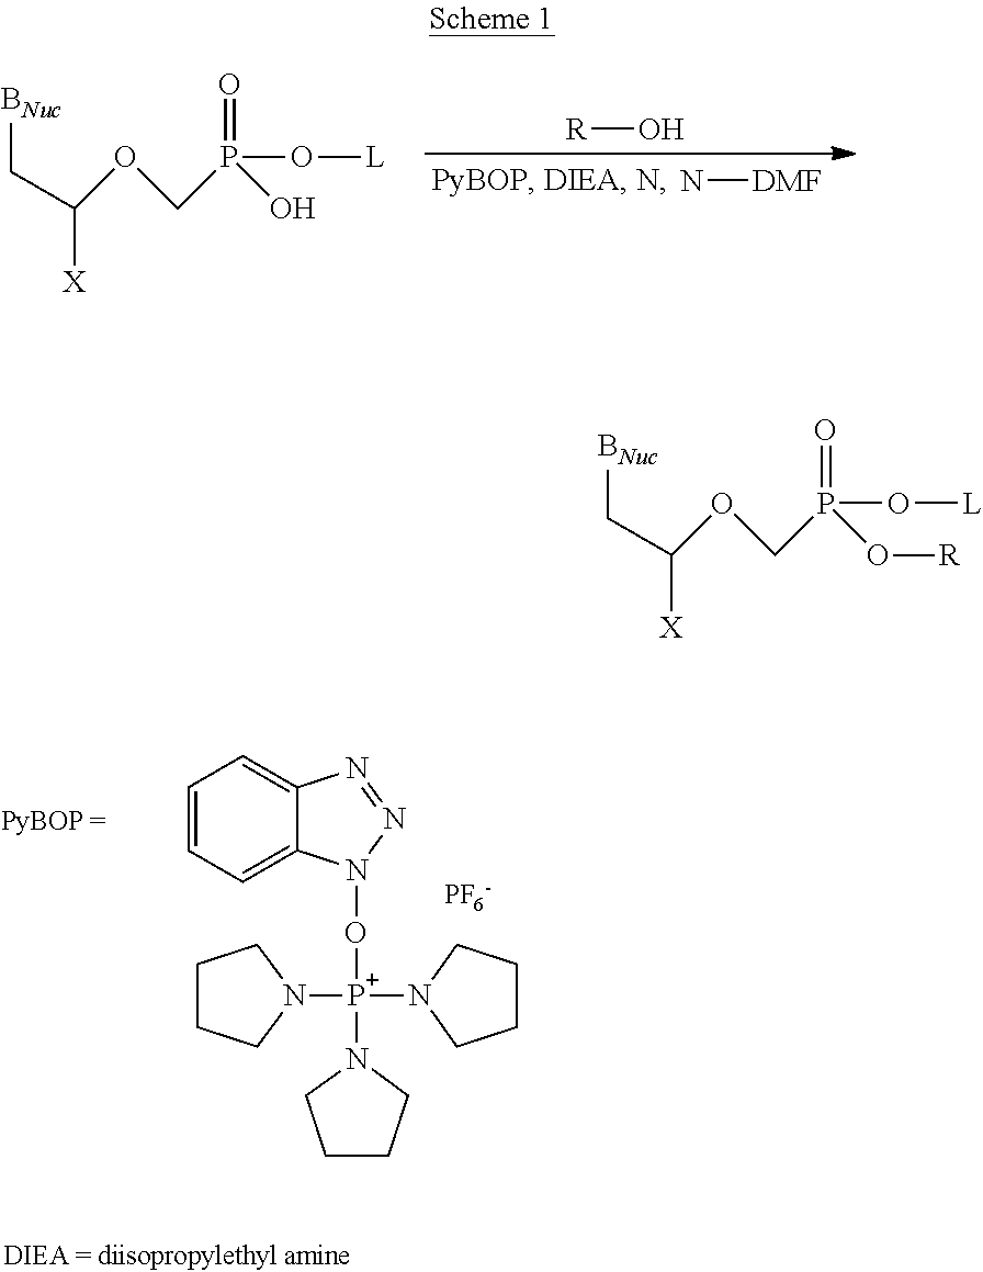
[BNuc]CC([X])OCP(O)(=O)O[L].[R]O.N[DMF].C1=CC=C2C(=C1)N=NN2O[P+](N1CCCC1)(N1CCCC1)N1CCCC1.[PF6-].[BNuc]CC([X])OCP(O[R])(=O)O[L]
